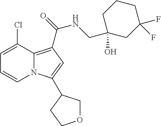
C1=C(Cl)C2=C(C(=O)NCC3(O)CC(F)(F)CCC3)C=C(C3COCC3)N2C=C1
